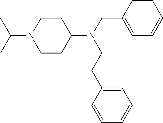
C(N1CCC(N(CC2=CC=CC=C2)CCC2=CC=CC=C2)CC1)(C)C
